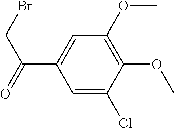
C1=C(Cl)C(OC)=C(OC)C=C1C(=O)CBr
